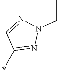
C1(C)=NN(CC)N=C1
